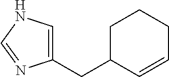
C1(CC2C=CCCC2)=CNC=N1
